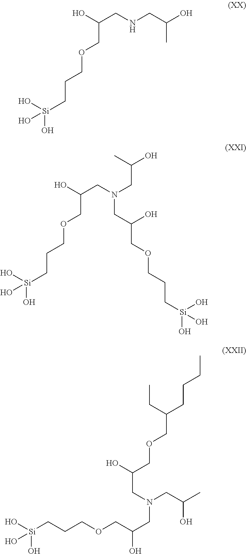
OC(CNCC(O)C)COCCC[Si](O)(O)O.C(C(O)COCCC[Si](O)(O)O)N(CC(C)O)CC(O)COCCC[Si](O)(O)O.O[Si](CCCOCC(CN(CC(C)O)CC(COCC(CCCC)CC)O)O)(O)O
